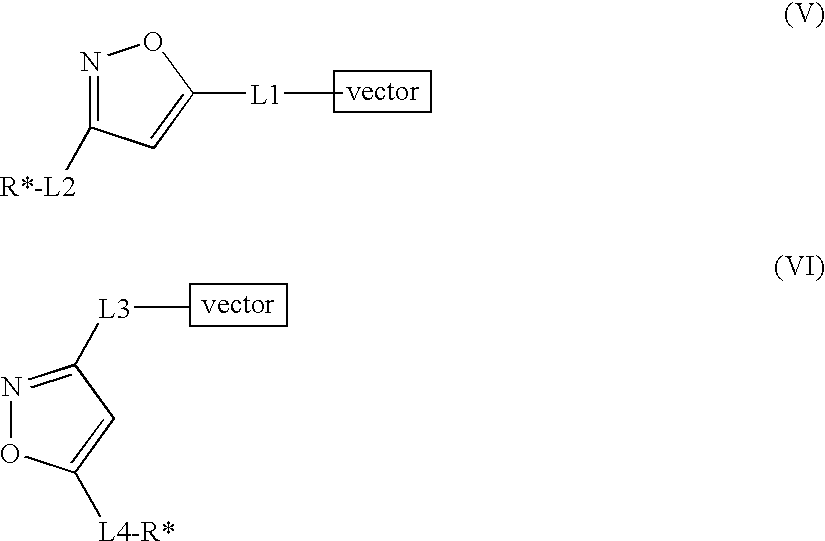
[L1](C)C1=CC([R*-L2])=NO1.[L3](C)C1=NOC([L4-R*])=C1
